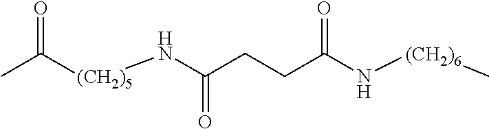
CC([(CH2)5]NC(CCC(N[(CH2)6]C)=O)=O)=O
